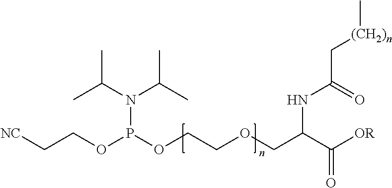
[NC]CCOP(OCCOCC(C([OR])=O)NC(=O)C[(CH2)n]C)N(C(C)C)C(C)C
